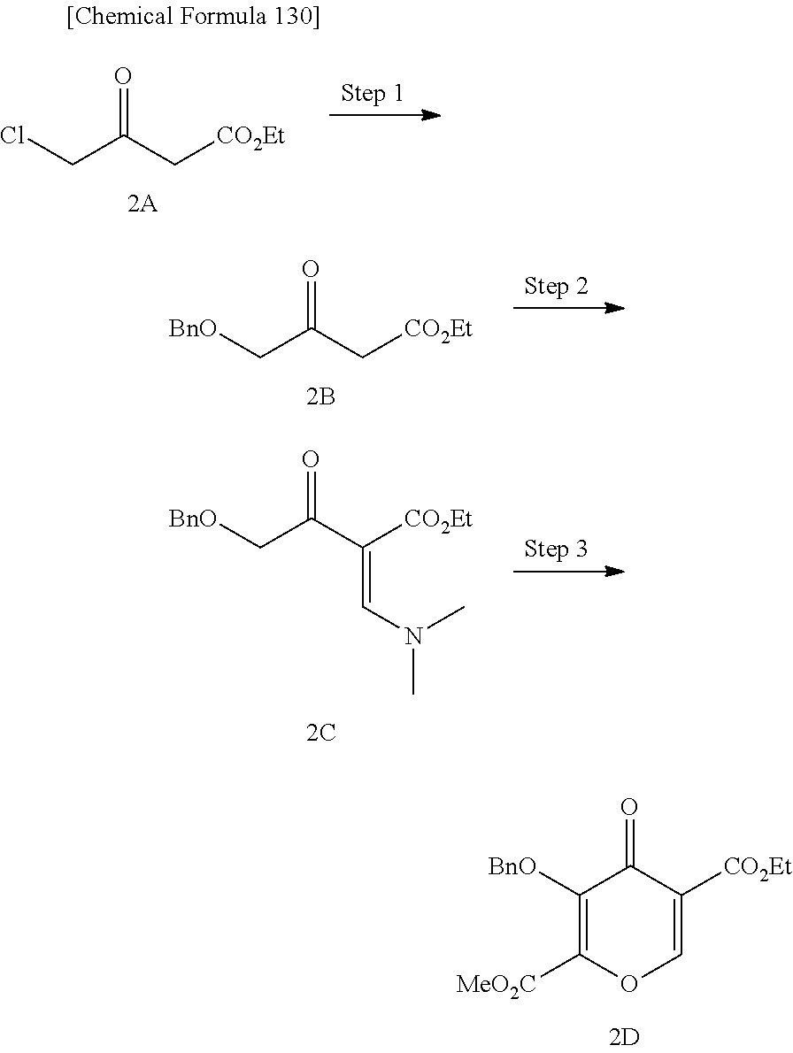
ClCC(C[CO2Et])=O.[BnO]CC(C[CO2Et])=O.[BnO]CC(C([CO2Et])=CN(C)C)=O.[BnO]C1=C([MeO2C])OC=C([CO2Et])C1=O
